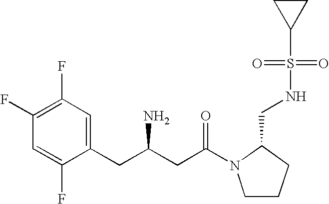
C1(F)=C(F)C=C(CC(CC(=O)N2CCCC2CNS(C2CC2)(=O)=O)N)C(F)=C1
